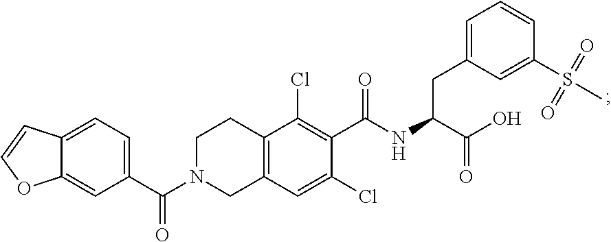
C1(C(N2CC3=C(CC2)C(Cl)=C(C(NC(C(O)=O)CC2=CC=CC(S(C)(=O)=O)=C2)=O)C(Cl)=C3)=O)=CC=C2C(=C1)OC=C2
